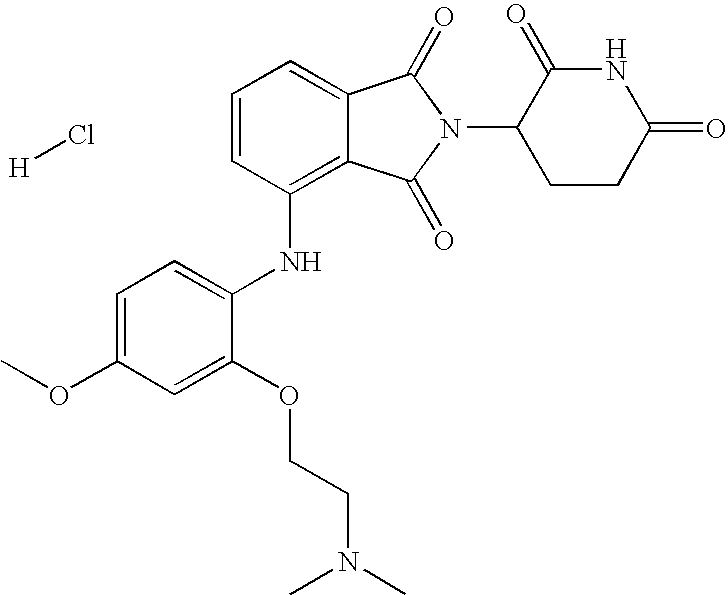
C1=CC(NC2=CC=C(OC)C=C2OCCN(C)C)=C2C(=C1)C(=O)N(C1CCC(=O)NC1=O)C2=O.[H]Cl
